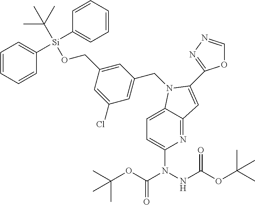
C1=CC=CC([Si](C2=CC=CC=C2)(C(C)(C)C)OCC2=CC(CN3C4=CC=C(N(C(OC(C)(C)C)=O)NC(OC(C)(C)C)=O)N=C4C=C3C3=NN=CO3)=CC(Cl)=C2)=C1
